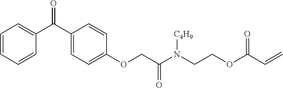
C1=CC=CC(C(C2=CC=C(OCC(N(CCOC(C=C)=O)[C4H9])=O)C=C2)=O)=C1
